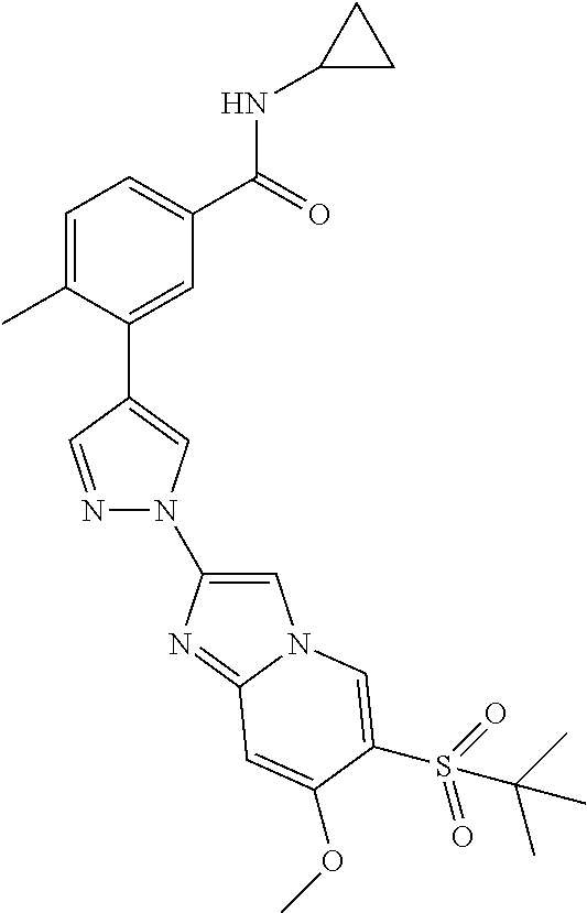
C1=C(C)C(C2=CN(C3=CN4C(=N3)C=C(OC)C(S(C(C)(C)C)(=O)=O)=C4)N=C2)=CC(C(=O)NC2CC2)=C1
